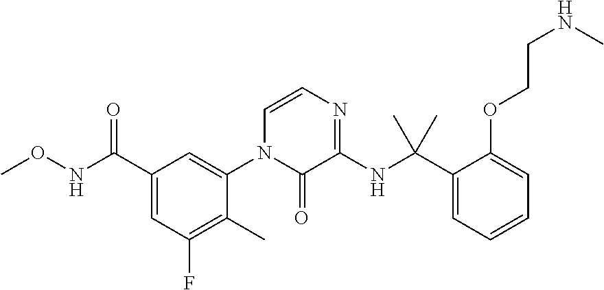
O(NC(C1=CC(F)=C(C)C(N2C(=O)C(NC(C3=CC=CC=C3OCCNC)(C)C)=NC=C2)=C1)=O)C
